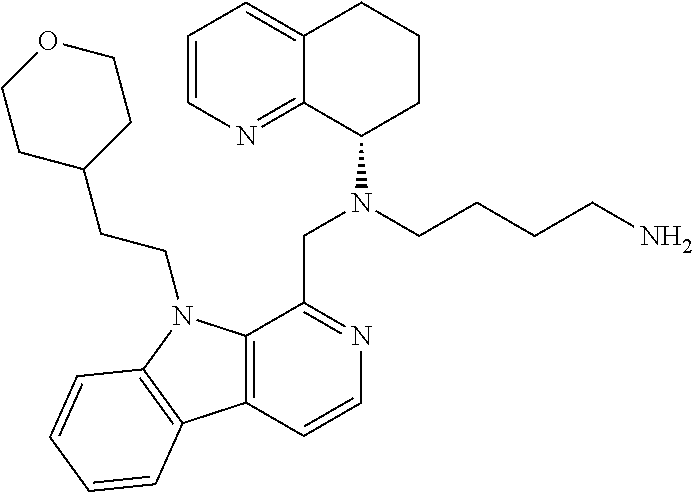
C1=CN=C2C(=C1)CCCC2N(CCCCN)CC1=NC=CC2=C1N(CCC1CCOCC1)C1=C2C=CC=C1
